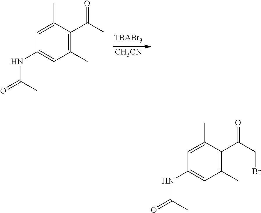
[CH3CN].C1(C)=C(C(C)=O)C(C)=CC(NC(=O)C)=C1.C1(C)=C(C(CBr)=O)C(C)=CC(NC(=O)C)=C1
